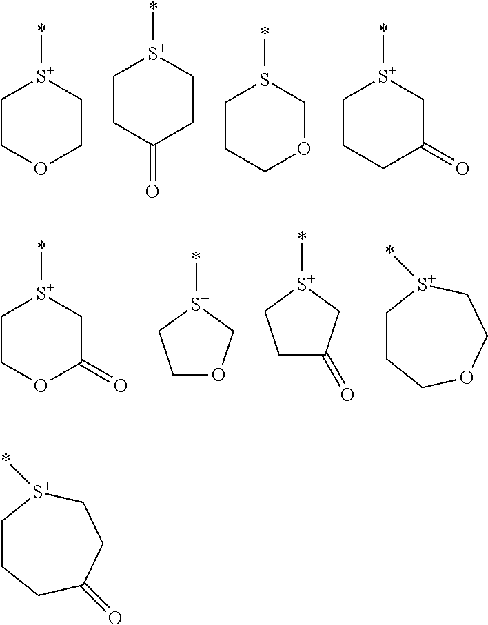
C1COCC[S+]1*.C1CC(=O)CC[S+]1*.C1CCOC[S+]1*.C1CCC(=O)C[S+]1*.C1COC(=O)C[S+]1*.[S+]1(*)CCOC1.[S+]1(*)CCC(=O)C1.C1CCOCC[S+]1*.C1CCC(=O)CC[S+]1*
